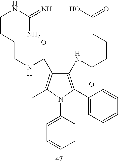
C1(NC(CCCC(O)=O)=O)=C(C2=CC=CC=C2)N(C2=CC=CC=C2)C(C)=C1C(NCCCCNC(N)=N)=O
